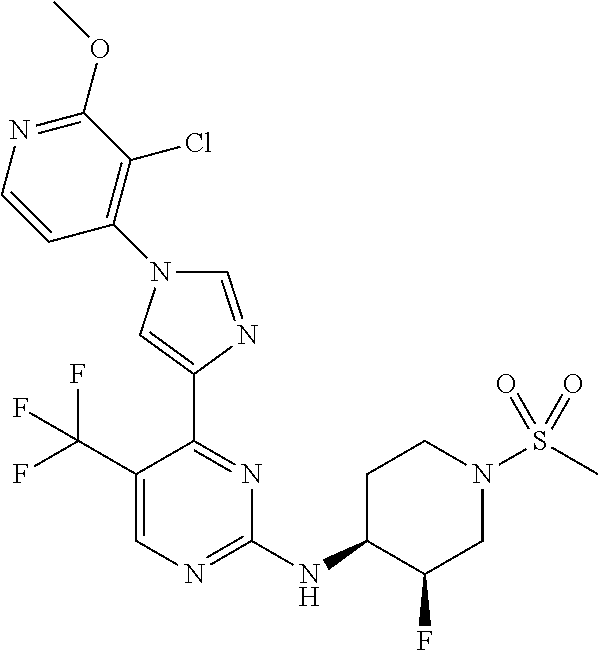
C1(NC2C(F)CN(S(C)(=O)=O)CC2)=NC=C(C(F)(F)F)C(C2=CN(C3=C(Cl)C(OC)=NC=C3)C=N2)=N1
